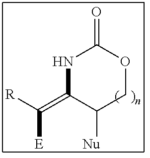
N1C(=C([E])[R])C([Nu])COC1=O
